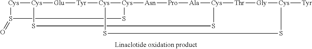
[Cys]1[Cys]2[Glu][Tyr][Cys]3[Cys]([Asn][Pro][Ala][Cys]([Thr][Gly][Cys]([Tyr])SS3)SS2)SS1=O
